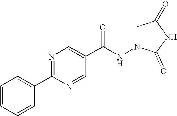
N1=C(C2=CC=CC=C2)N=CC(C(NN2CC(=O)NC2=O)=O)=C1
